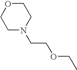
C1N(CCOCC)CCOC1
